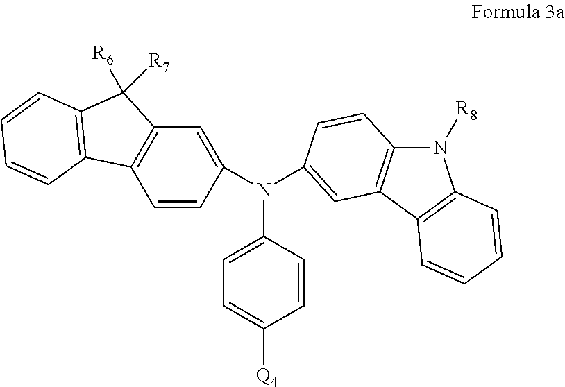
C1=CC(N(C2=CC=C([Q4])C=C2)C2=CC3=C(N([R8])C4=C3C=CC=C4)C=C2)=CC2=C1C1=C(C2([R6])[R7])C=CC=C1
